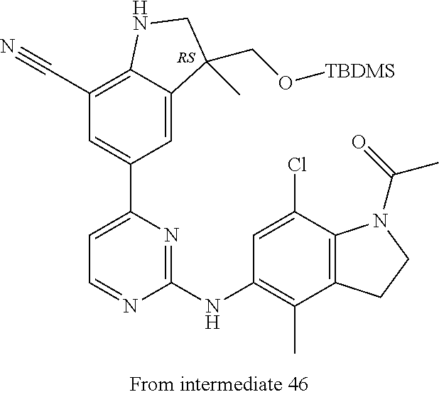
[RS].C1(C#N)=C2C(=CC(C3=CC=NC(NC4=C(C)C5=C(C(Cl)=C4)N(C(=O)C)CC5)=N3)=C1)C(CO[TBDMS])(C)CN2
